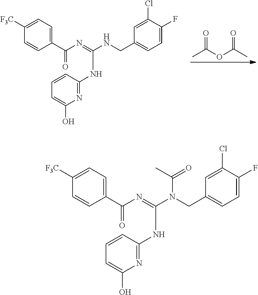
O=C(OC(C)=O)C.C1(C(N=C(NCC2=CC=C(F)C(Cl)=C2)NC2=NC(O)=CC=C2)=O)=CC=C([F3C])C=C1.C1(C(N=C(N(CC2=CC=C(F)C(Cl)=C2)C(C)=O)NC2=NC(O)=CC=C2)=O)=CC=C([F3C])C=C1
